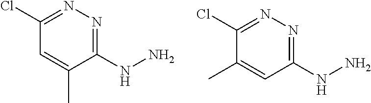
N1=C(NN)C(C)=CC(Cl)=N1.N1=C(NN)C=C(C)C(Cl)=N1
